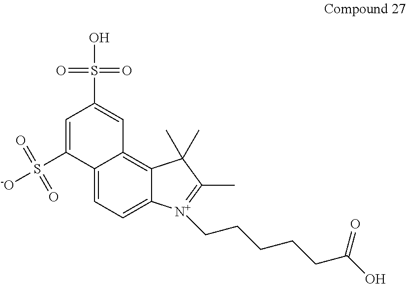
C12=CC=C3C(=C1C=C(S(=O)(=O)O)C=C2S(=O)(=O)[-O])C(C)(C)C(C)=[N+]3CCCCCC(O)=O
